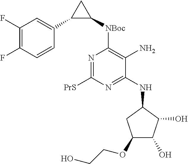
N1=C([PrS])N=C(NC2CC(OCCO)C(O)C2O)C(N)=C1[NBoc]C1CC1C1=CC(F)=C(F)C=C1
